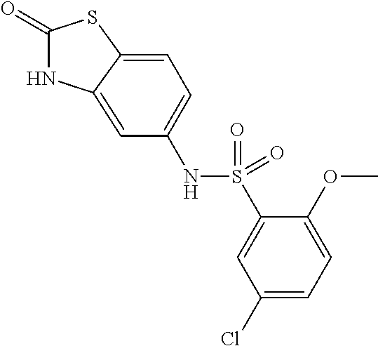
C1(=O)NC2=CC(NS(C3=CC(Cl)=CC=C3OC)(=O)=O)=CC=C2S1
